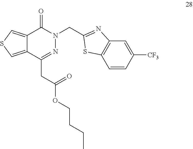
N1=C(CC(OCCCC)=O)C2=CSC=C2C(=O)N1CC1=NC2=C(C=CC([CF3])=C2)S1
